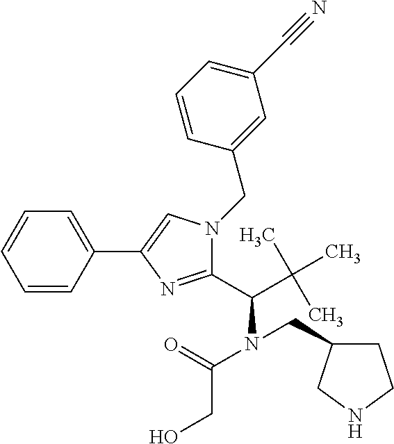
C1=CC(C2=CN(CC3=CC(C#N)=CC=C3)C(C(C(C)(C)C)N(C(=O)CO)CC3CCNC3)=N2)=CC=C1
